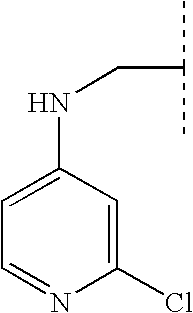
C1(NCC(C)C)=CC=NC(Cl)=C1
